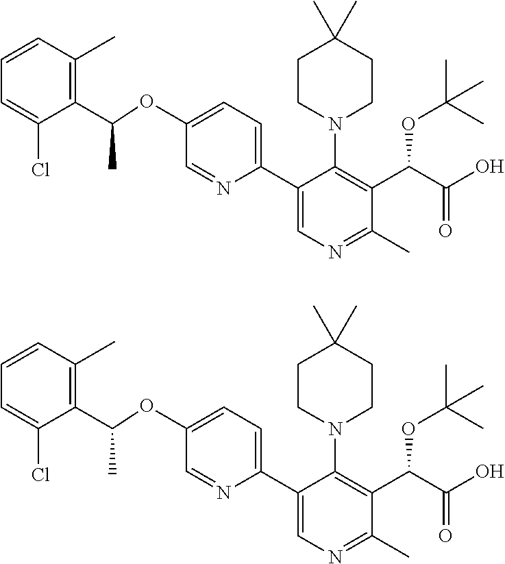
C(C1=C(C)C=CC=C1Cl)(OC1=CC=C(C2=CN=C(C)C(C(C(O)=O)OC(C)(C)C)=C2N2CCC(C)(C)CC2)N=C1)C.C(C1=C(C)C=CC=C1Cl)(OC1=CC=C(C2=CN=C(C)C(C(C(O)=O)OC(C)(C)C)=C2N2CCC(C)(C)CC2)N=C1)C
